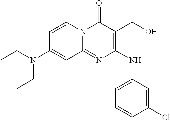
C1=CC(N(CC)CC)=CC2=NC(NC3=CC=CC(Cl)=C3)=C(CO)C(=O)N12
